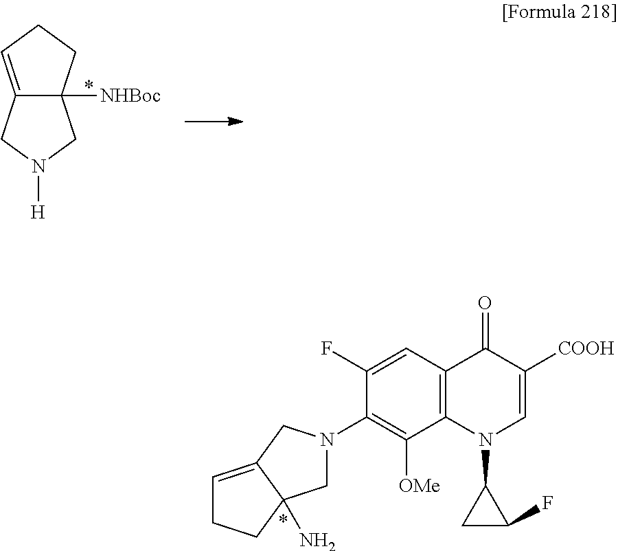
C12=C(C=C(F)C(N3CC4(N)C(=CCC4)C3)=C1[OMe])C(=O)C([COOH])=CN2C1CC1F.C12=CCCC1([NHBoc])CN([H])C2
